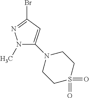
N1(C)C(N2CCS(=O)(=O)CC2)=CC(Br)=N1
